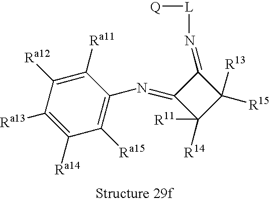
C1([Ra15])=C(N=C2C([R14])([R11])C([R15])([R13])C2=N[L][Q])C([Ra11])=C([Ra12])C([Ra13])=C1[Ra14]
